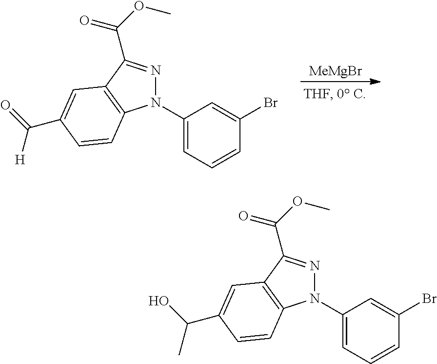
C1(N2N=C(C(OC)=O)C3=C2C=CC(C(=O)[H])=C3)=CC=CC(Br)=C1.[MeMgBr].C1(N2N=C(C(OC)=O)C3=C2C=CC(C(O)C)=C3)=CC=CC(Br)=C1
